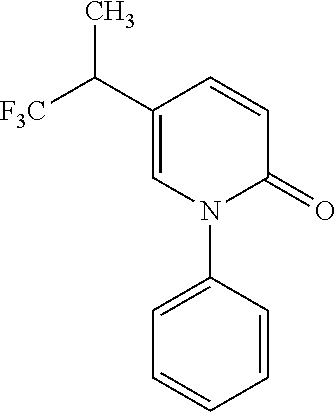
N1(C2=CC=CC=C2)C(=O)C=CC(C([F3C])C)=C1
